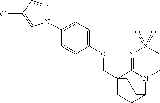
C(C12CCC(N3C1=NS(=O)(=O)CC3)CC2)OC1=CC=C(N2N=CC(Cl)=C2)C=C1
